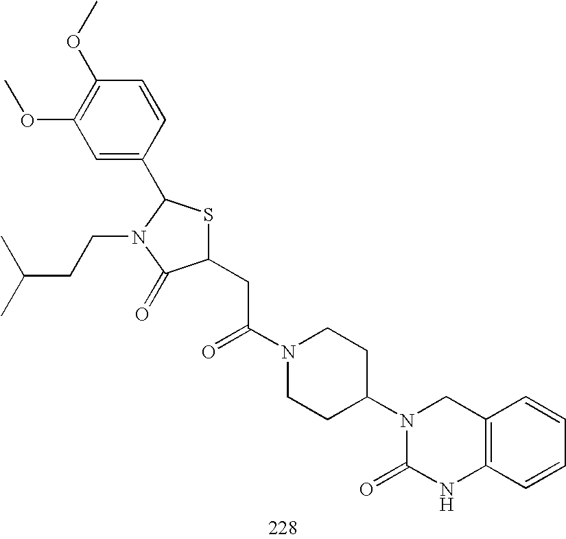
C1(CC(N2CCC(N3C(=O)NC4=C(C3)C=CC=C4)CC2)=O)SC(C2=CC(OC)=C(OC)C=C2)N(CCC(C)C)C1=O
